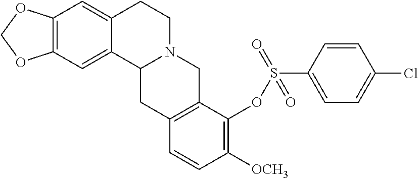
C12=C(C=C3C(=C1)C1N(CC3)CC3=C(C1)C=CC([OCH3])=C3OS(C1=CC=C(Cl)C=C1)(=O)=O)OCO2
